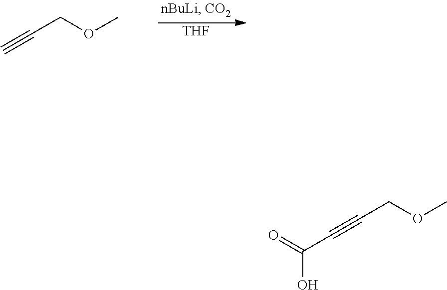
C#CCOC.[THF].C(#CCOC)C(=O)O
